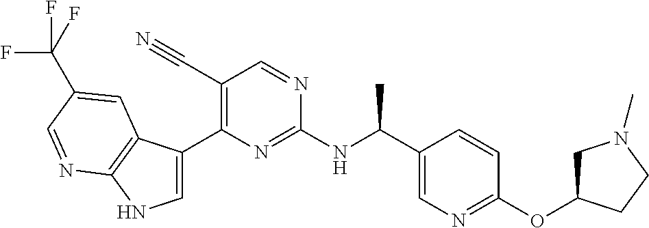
C1(C#N)=C(C2=CNC3=C2C=C(C(F)(F)F)C=N3)N=C(NC(C2=CN=C(OC3CN(C)CC3)C=C2)C)N=C1
